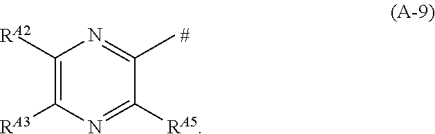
C1([RA2])=C([RA3])N=C([RA5])C(C)=N1.[#]
